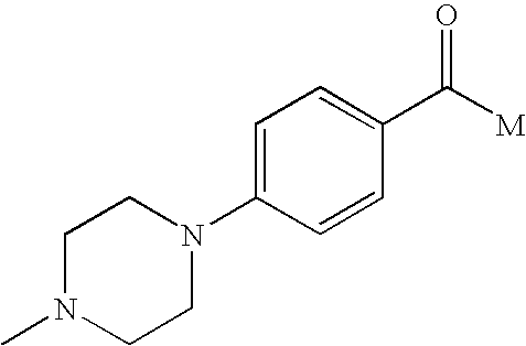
C1=C(N2CCN(C)CC2)C=CC(C([M])=O)=C1
